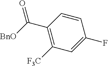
C1(C([BnO])=O)=C([F3C])C=C(F)C=C1
